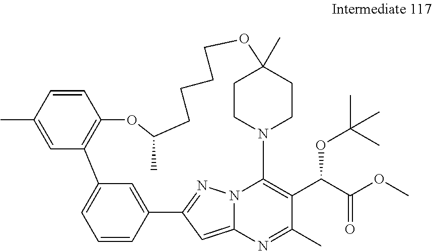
C12=CC=CC(=C1)C1=NN3C(=C1)N=C(C)C(C(C(OC)=O)OC(C)(C)C)=C3N1CCC(C)(OCCCCC(C)OC3=C2C=C(C)C=C3)CC1
